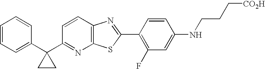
C1=CC=C(C2(C3=NC4=C(C=C3)N=C(C3=C(F)C=C(NCCC[CO2H])C=C3)S4)CC2)C=C1
